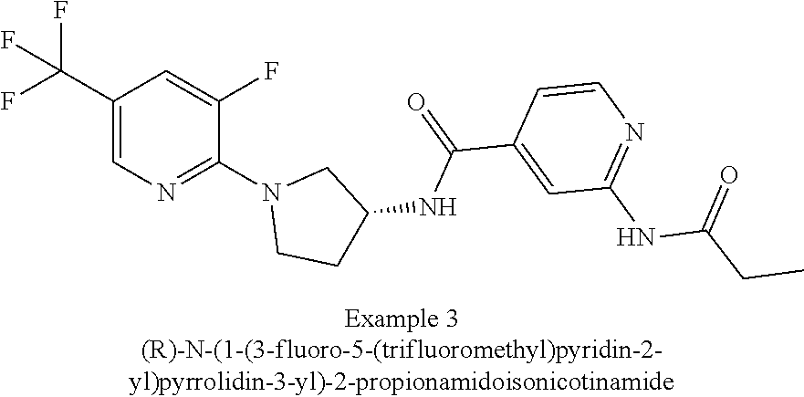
C1(C(F)(F)F)=CN=C(N2CCC(NC(C3=CC(NC(CC)=O)=NC=C3)=O)C2)C(F)=C1
